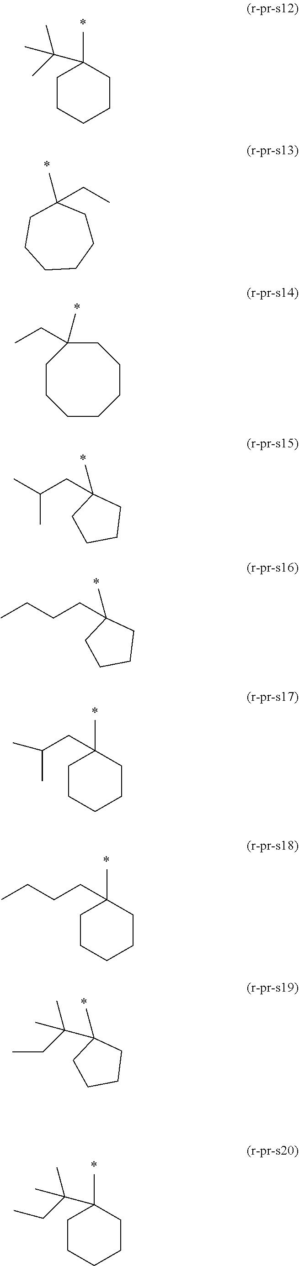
C1CCCCC1(C)C(C)(C)C.C1CCCC(CC)(C)CC1.C1CCCCC(CC)(C)CC1.C(C)(C)CC1(C)CCCC1.CC1(CCCC)CCCC1.C1CCCCC1(C)CC(C)C.C1CCCCC1(C)CCCC.CC1(C(CC)(C)C)CCCC1.C1CCCCC1(C)C(CC)(C)C
